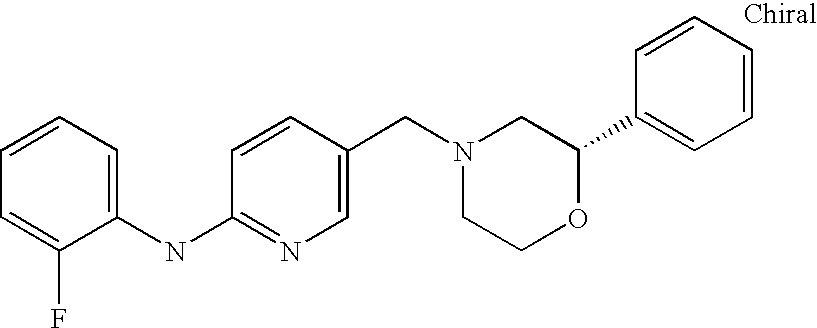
C1(NC2=NC=C(CN3CCOC(C4=CC=CC=C4)C3)C=C2)=CC=CC=C1F
